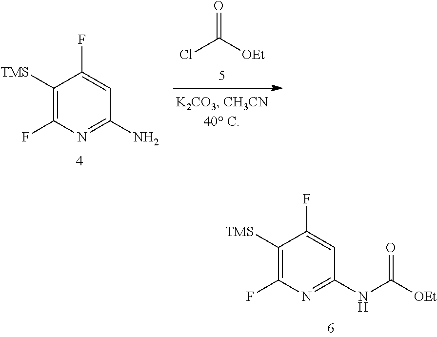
O=C(Cl)[OEt].C1(F)=C([TMS])C(F)=CC(N)=N1.N(C(=O)[OEt])C1=NC(F)=C([TMS])C(F)=C1
